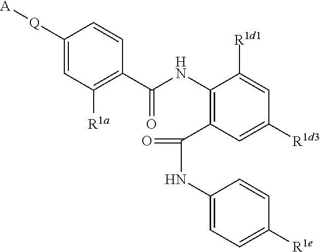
C1([Q][A])=CC([R1a])=C(C(NC2=C(C(=O)NC3=CC=C([R1e])C=C3)C=C([R1d3])C=C2[R1d1])=O)C=C1
